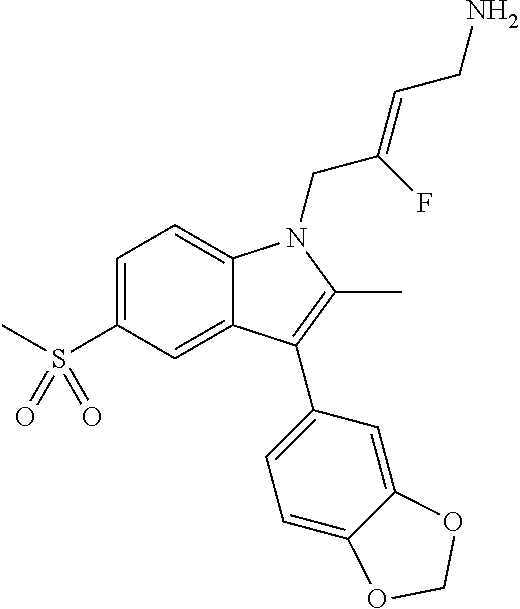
C1=C(S(C)(=O)=O)C=C2C(=C1)N(CC(=CCN)F)C(C)=C2C1=CC=C2C(=C1)OCO2
